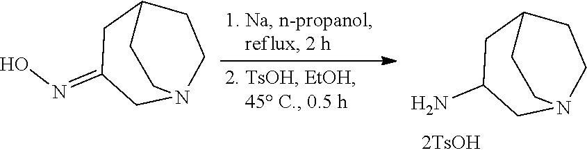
C1C(=NO)CN2CCC1CC2.C1C(N)CN2CCC1CC2
